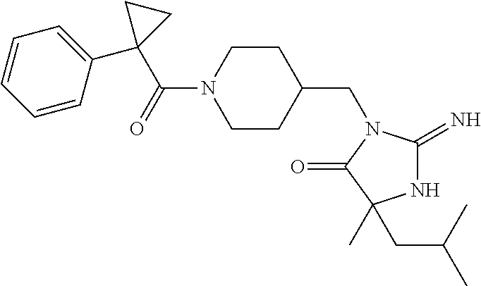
N1C(=N)N(CC2CCN(C(C3(C4=CC=CC=C4)CC3)=O)CC2)C(=O)C1(C)CC(C)C
